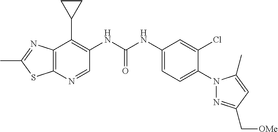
C12=C(N=CC(NC(NC3=CC=C(N4N=C(C[OMe])C=C4C)C(Cl)=C3)=O)=C1C1CC1)SC(C)=N2
